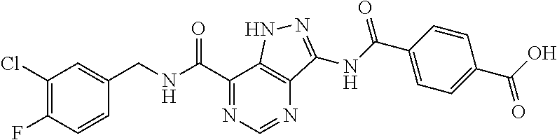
C1(Cl)=C(F)C=CC(CNC(C2=NC=NC3=C2NN=C3NC(C2=CC=C(C(O)=O)C=C2)=O)=O)=C1
